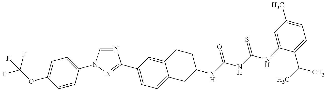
FC(OC1=CC=C(N2C=NC(C3=CC=C4C(=C3)CCC(NC(NC(NC3=CC(C)=CC=C3C(C)C)=S)=O)C4)=N2)C=C1)(F)F
